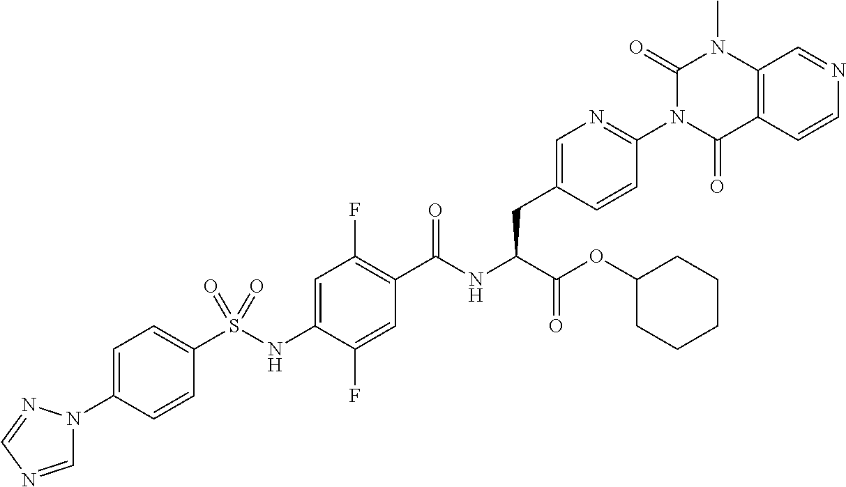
C1=C(N2C=NC=N2)C=CC(S(NC2=CC(F)=C(C(NC(C(OC3CCCCC3)=O)CC3=CN=C(N4C(=O)C5=C(N(C)C4=O)C=NC=C5)C=C3)=O)C=C2F)(=O)=O)=C1
